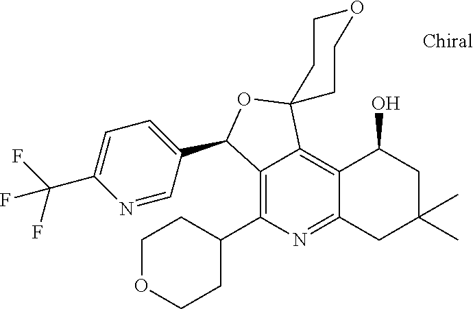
N1=CC(C2C3=C(C4CCOCC4)N=C4C(=C3C3(O2)CCOCC3)C(O)CC(C)(C)C4)=CC=C1C(F)(F)F
